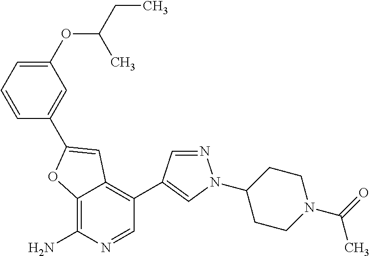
C12=C(N)N=CC(C3=CN(C4CCN(C(=O)C)CC4)N=C3)=C1C=C(C1=CC(OC(CC)C)=CC=C1)O2
